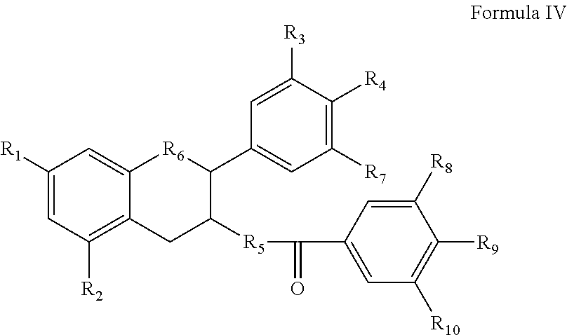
C1([R1])=CC([R2])=C2C(=C1)[R6]C(C1=CC([R7])=C([R4])C([R3])=C1)C([R5]C(C1=CC([R10])=C([R9])C([R8])=C1)=O)C2
